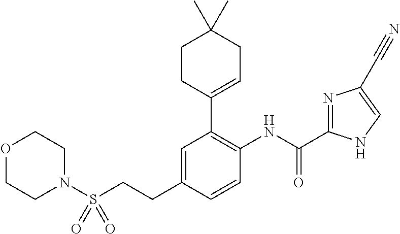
O1CCN(S(CCC2=CC(C3=CCC(C)(C)CC3)=C(NC(=O)C3=NC(C#N)=CN3)C=C2)(=O)=O)CC1
